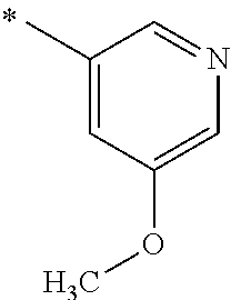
CC1=CC(OC)=CN=C1
